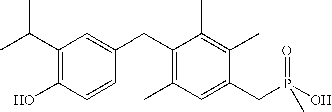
C1(C(C)C)=C(O)C=CC(CC2=C(C)C=C(CP(O)(=O)C)C(C)=C2C)=C1
